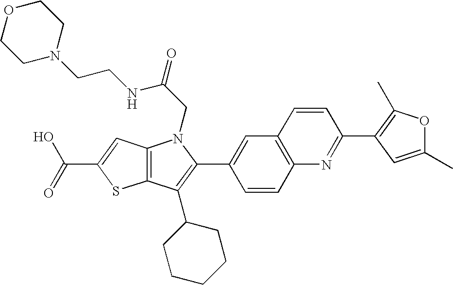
C(C1=CC2=C(S1)C(C1CCCCC1)=C(C1=CC3=C(C=C1)N=C(C1=C(C)OC(C)=C1)C=C3)N2CC(=O)NCCN1CCOCC1)(=O)O
